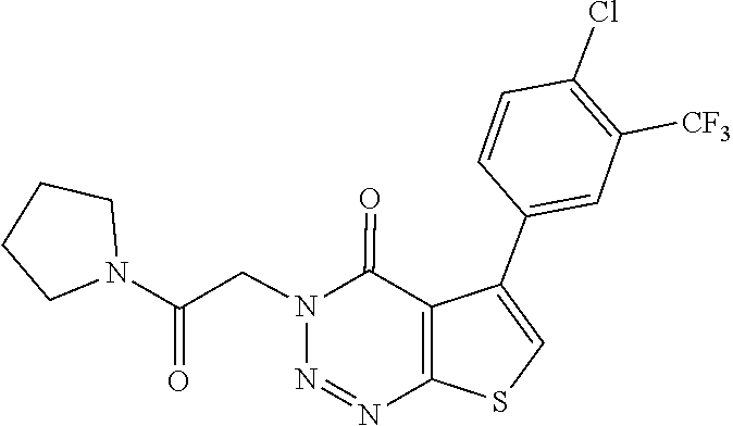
N1(CC(N2CCCC2)=O)N=NC2=C(C(C3=CC([CF3])=C(Cl)C=C3)=CS2)C1=O
